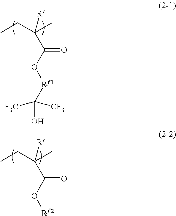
[Rf1](OC(C([R])(CC)C)=O)C(O)([F3C])[CF3].[Rf2]OC(C([R])(CC)C)=O
